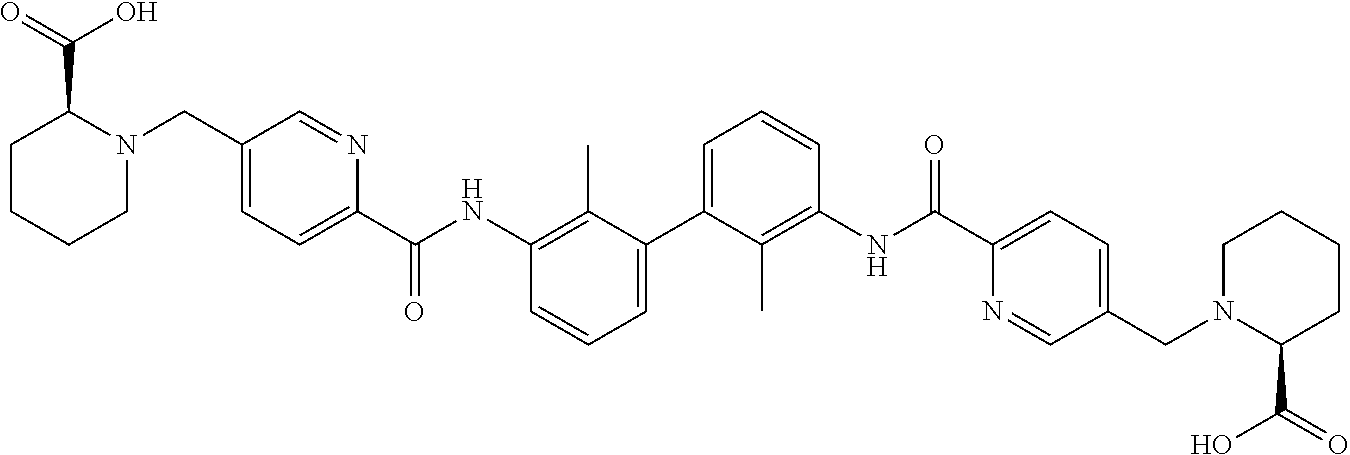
C1=C(C2=CC=CC(NC(C3=CC=C(CN4CCCCC4C(=O)O)C=N3)=O)=C2C)C(C)=C(NC(C2=CC=C(CN3C(C(O)=O)CCCC3)C=N2)=O)C=C1
